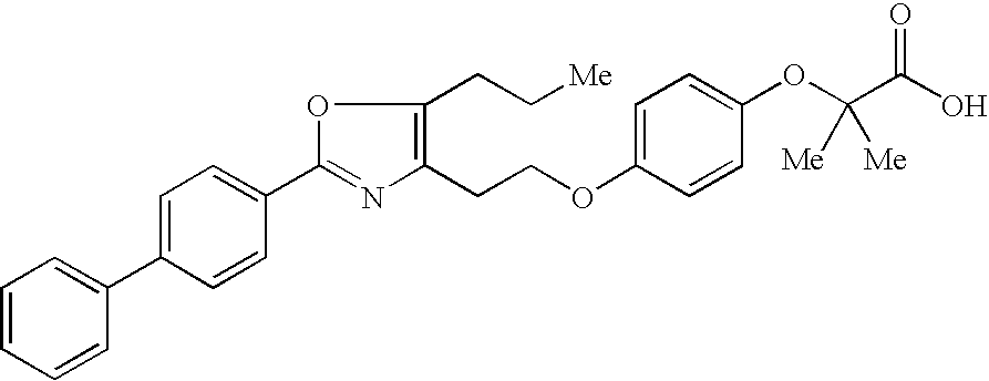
C1=CC=CC(C2=CC=C(C3=NC(CCOC4=CC=C(OC(C(O)=O)([Me])[Me])C=C4)=C(CC[Me])O3)C=C2)=C1
